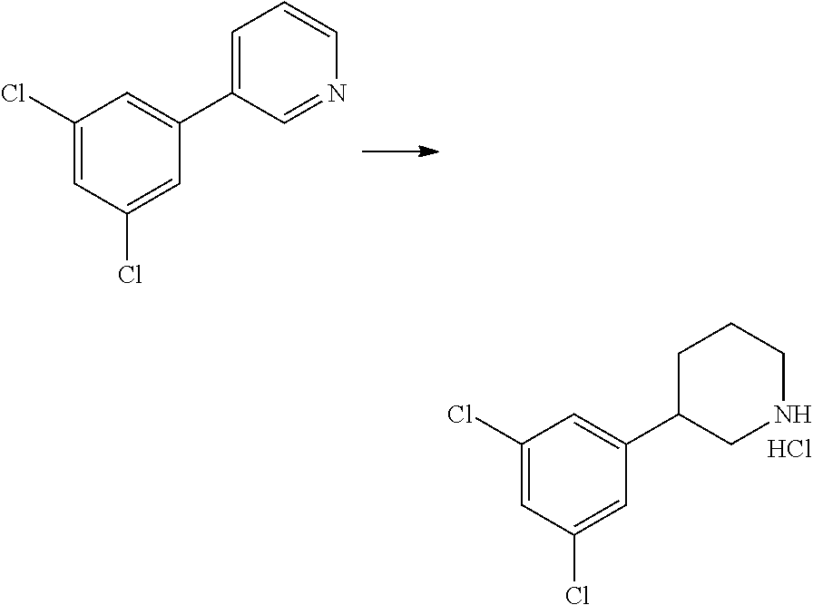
C1(Cl)=CC(Cl)=CC(C2CNCCC2)=C1.Cl.C1(Cl)=CC(Cl)=CC(C2=CC=CN=C2)=C1
